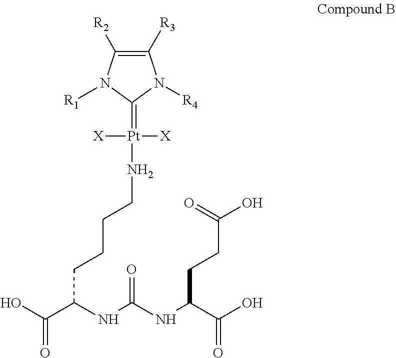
OC(=O)C(NC(NC(C(=O)O)CCC(=O)O)=O)CCCCN[Pt]([X])([X])=C1N([R4])C([R3])=C([R2])N1[R1]
